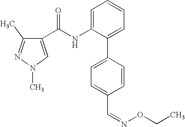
C1(C(NC2=CC=CC=C2C2=CC=C(C=NOCC)C=C2)=O)=CN(C)N=C1C
